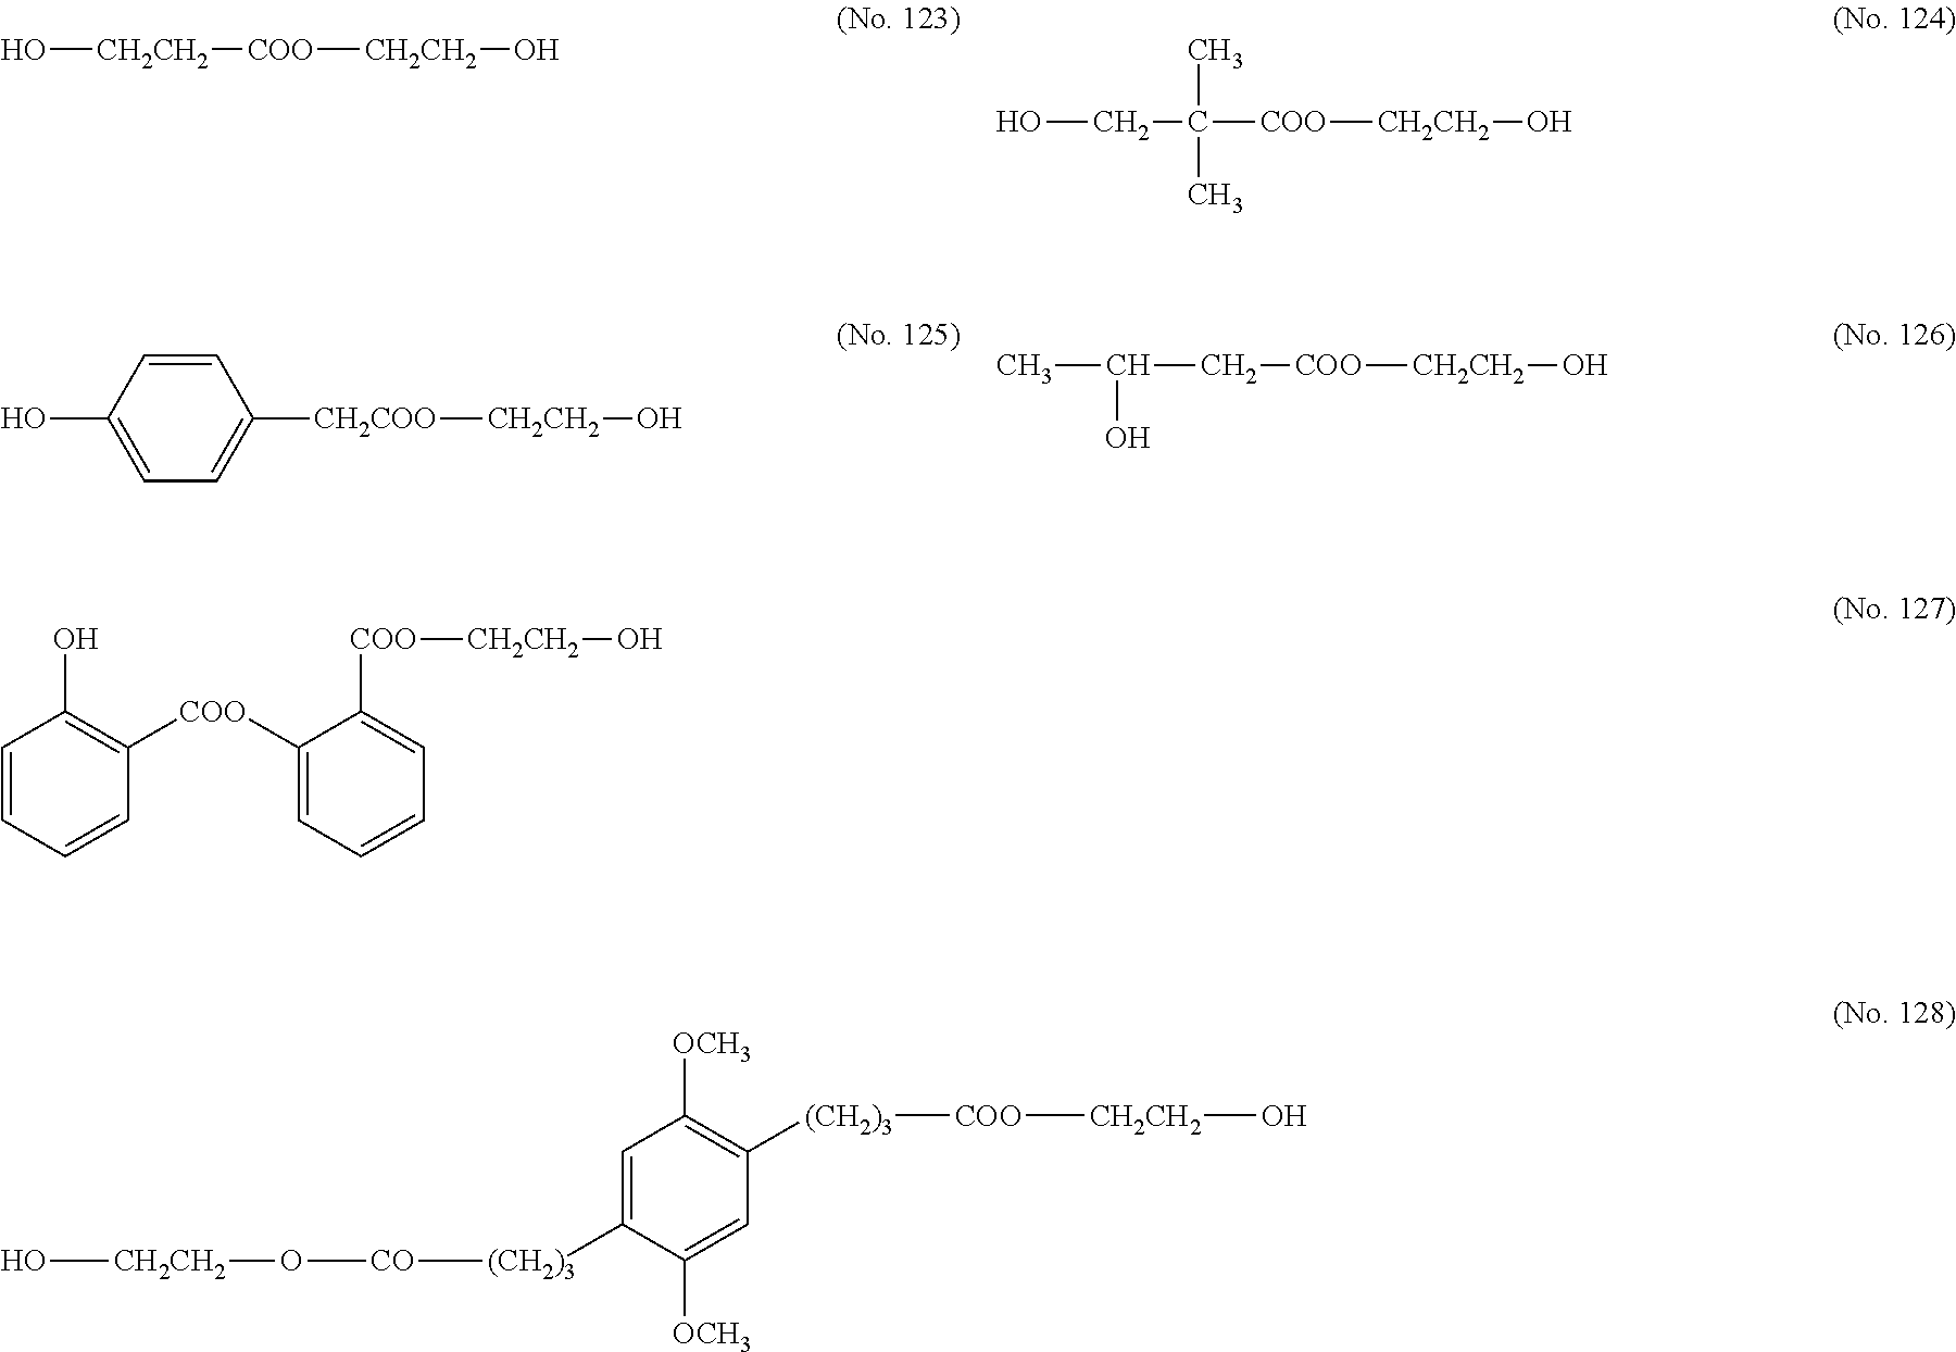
O[CH2CH2][COO][CH2CH2]O.OCC(C)(C)[COO][CH2CH2]O.OC1=CC=C([CH2COO][CH2CH2]O)C=C1.CC(C[COO][CH2CH2]O)O.C1=CC=CC([COO]C2=CC=CC=C2[COO][CH2CH2]O)=C1O.O[CH2CH2]O[CO][(CH2)3]C1=CC([OCH3])=C([(CH2)3][COO][CH2CH2]O)C=C1[OCH3]
